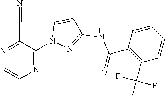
C(=O)(NC1=NN(C2=NC=CN=C2C#N)C=C1)C1=C(C(F)(F)F)C=CC=C1
